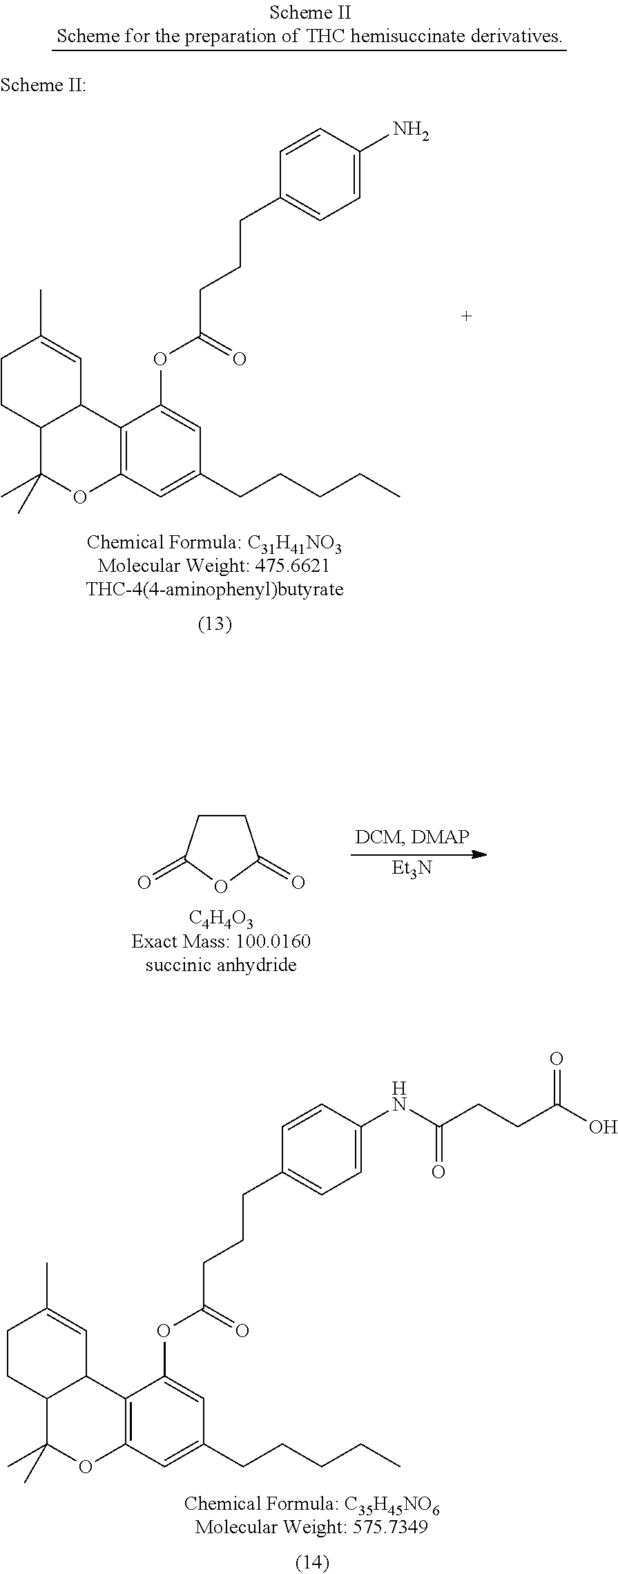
C1CC2C(C=C1C)C1=C(OC2(C)C)C=C(CCCCC)C=C1OC(CCCC1=CC=C(N)C=C1)=O.C1CC(=O)OC1=O.[Et3N].C1CC2C(C=C1C)C1=C(OC2(C)C)C=C(CCCCC)C=C1OC(CCCC1=CC=C(NC(CCC(O)=O)=O)C=C1)=O
